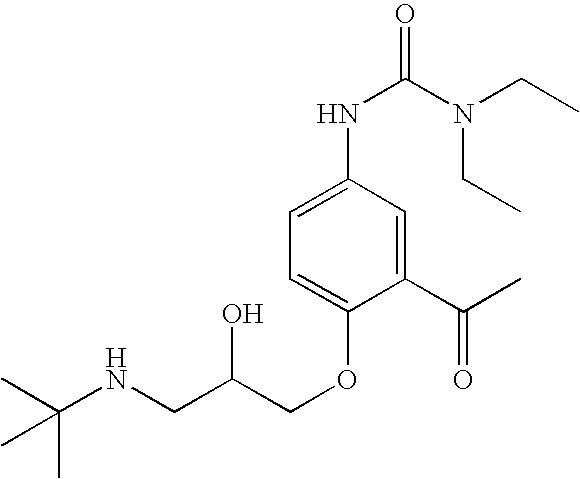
C1(C(C)=O)=CC(NC(=O)N(CC)CC)=CC=C1OCC(CNC(C)(C)C)O
